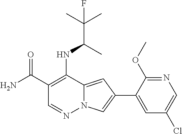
C1(C(N)=O)=C(NC(C(C)(C)F)C)C2=CC(C3=CC(Cl)=CN=C3OC)=CN2N=C1
